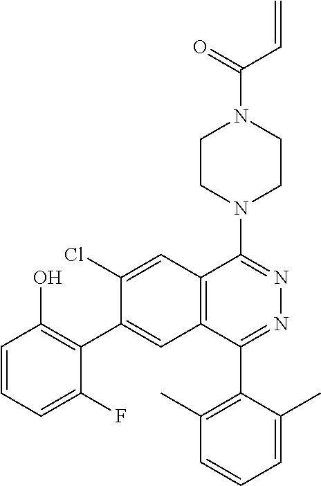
C(N1CCN(C2=NN=C(C3=C(C)C=CC=C3C)C3=C2C=C(Cl)C(C2=C(O)C=CC=C2F)=C3)CC1)(C=C)=O
